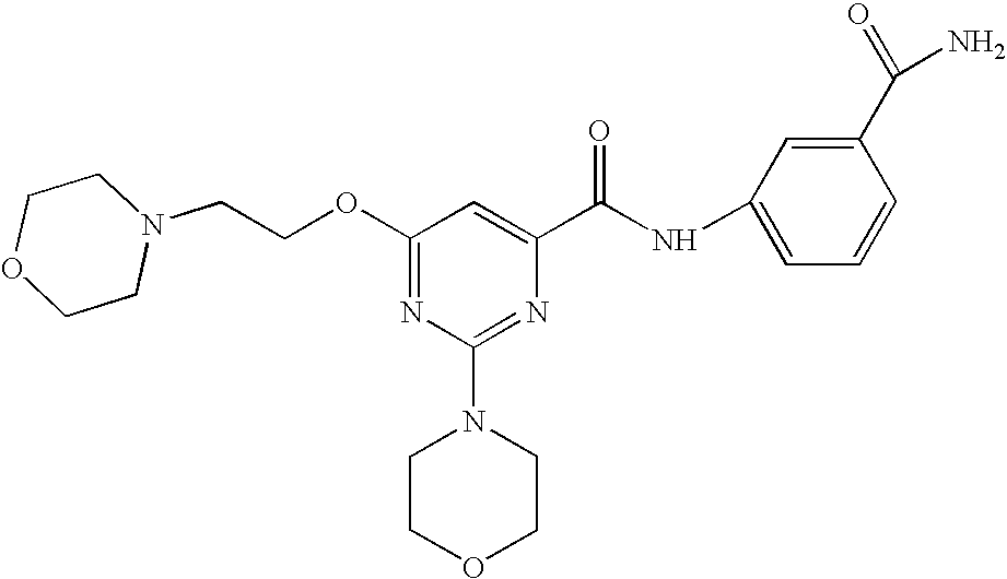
O(C1=NC(N2CCOCC2)=NC(C(NC2=CC=CC(C(N)=O)=C2)=O)=C1)CCN1CCOCC1
